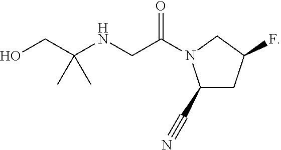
C(C(NCC(=O)N1C(C#N)CC(F)C1)(C)C)O
